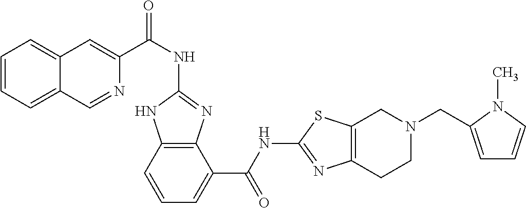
C1(NC(C2=CC3=CC=CC=C3C=N2)=O)=NC2=C(N1)C=CC=C2C(NC1=NC2=C(S1)CN(CC1=CC=CN1C)CC2)=O
